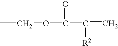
C(C)OC(=O)C([R2])=C
